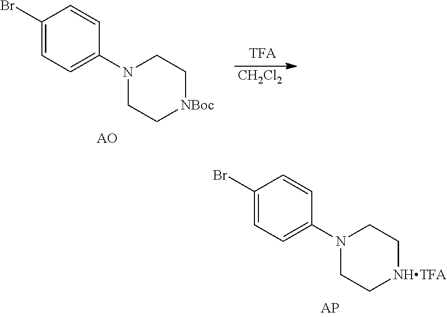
C1(Br)=CC=C(N2CC[NBoc]CC2)C=C1.[CH2Cl2].C1(Br)=CC=C(N2CC[NHTFA]CC2)C=C1
